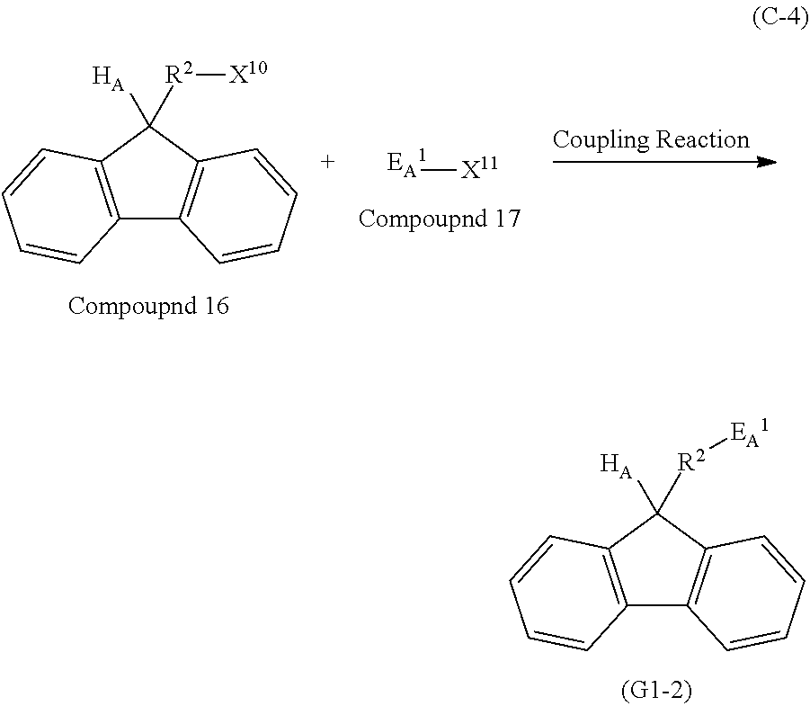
[EA1][X11].C12=C(C([HA])([R2][X10])C3=C1C=CC=C3)C=CC=C2.C12=C(C([HA])([R2][EA1])C3=C1C=CC=C3)C=CC=C2
